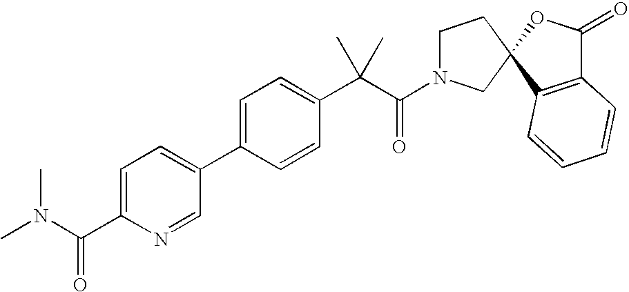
C1(C2=CC=C(C(N(C)C)=O)N=C2)=CC=C(C(C)(C)C(=O)N2CCC3(C2)C2=C(C(=O)O3)C=CC=C2)C=C1
